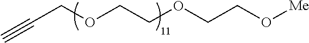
C#CCOCCOCCO[Me]
